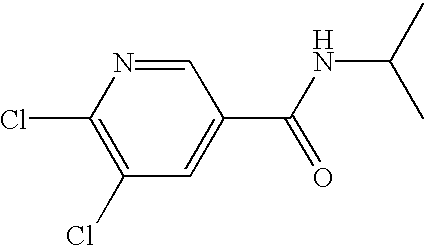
ClC1=C(Cl)C=C(C(NC(C)C)=O)C=N1
